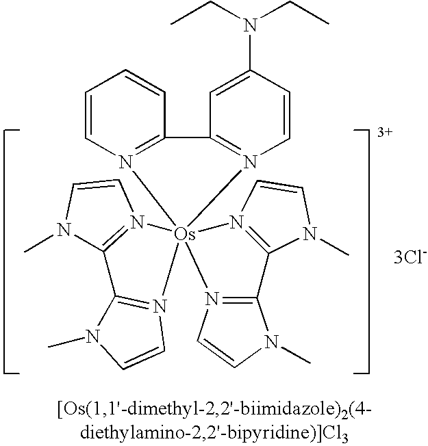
N1(C)C2=N(C=C1)[Os]13(N4=C2N(C)C=C4)(N2=C(N(C)C=C2)C2=N1C=CN2C)N1=C(C=CC=C1)C1=N3C=CC(N(CC)CC)=C1.[3Cl-]
